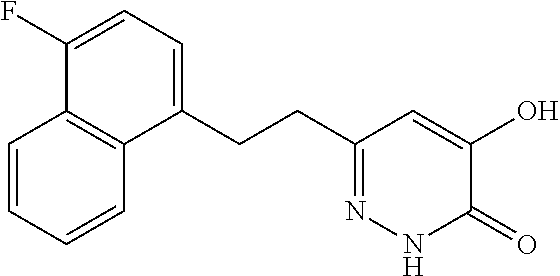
C1(F)=CC=C(CCC2=NNC(=O)C(O)=C2)C2=C1C=CC=C2
